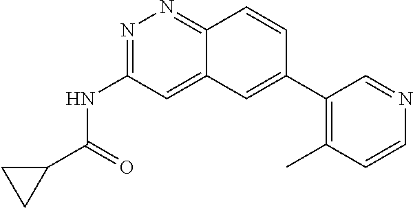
C1(C(=O)NC2=NN=C3C(=C2)C=C(C2=C(C)C=CN=C2)C=C3)CC1
